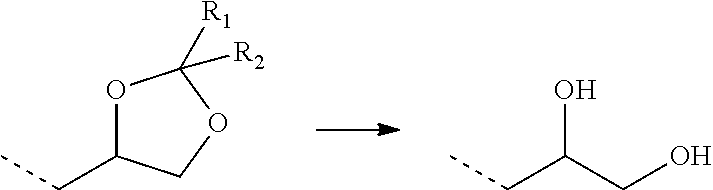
O1C(CC)COC1([R1])[R2].C(CO)(CC)O
